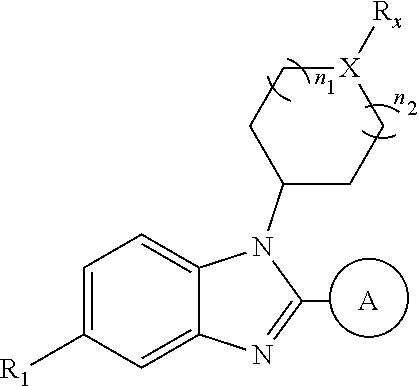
C1=C([R1])C=C2C(=C1)N(C1CC[X]([Rx])CC1)C([A])=N2
